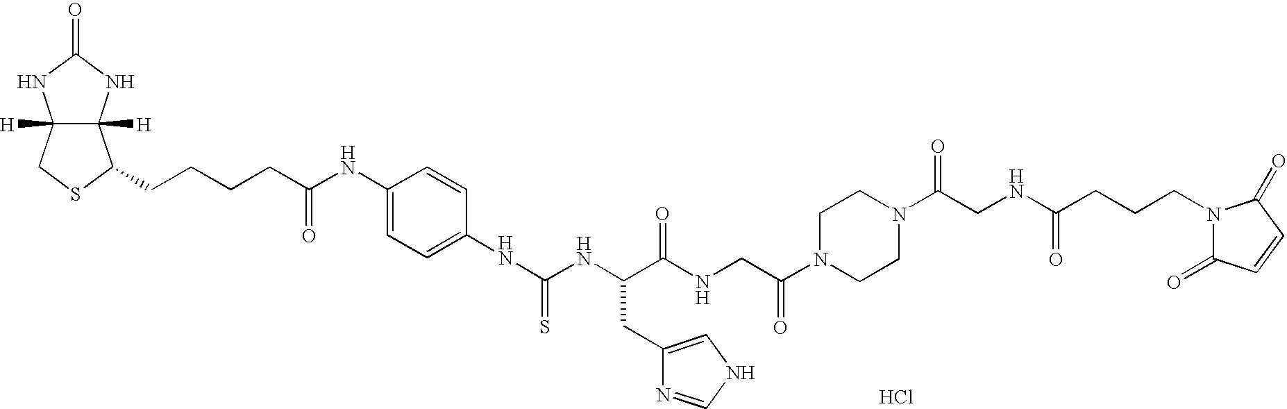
C12([H])C([H])(NC(=O)N1)C(CCCCC(NC1=CC=C(NC(NC(C(NCC(N3CCN(C(CNC(CCCN4C(=O)C=CC4=O)=O)=O)CC3)=O)=O)CC3=CNC=N3)=S)C=C1)=O)SC2.Cl
